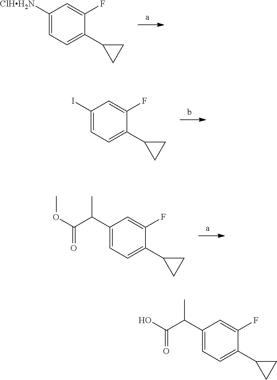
C1([ClHH2N])=CC=C(C2CC2)C(F)=C1.C1(I)=CC=C(C2CC2)C(F)=C1.C1(C(C(OC)=O)C)=CC=C(C2CC2)C(F)=C1.C1(C(C(O)=O)C)=CC=C(C2CC2)C(F)=C1
